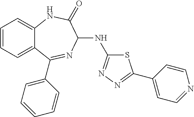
C1=CC=C2C(=C1)NC(=O)C(NC1=NN=C(C3=CC=NC=C3)S1)N=C2C1=CC=CC=C1
